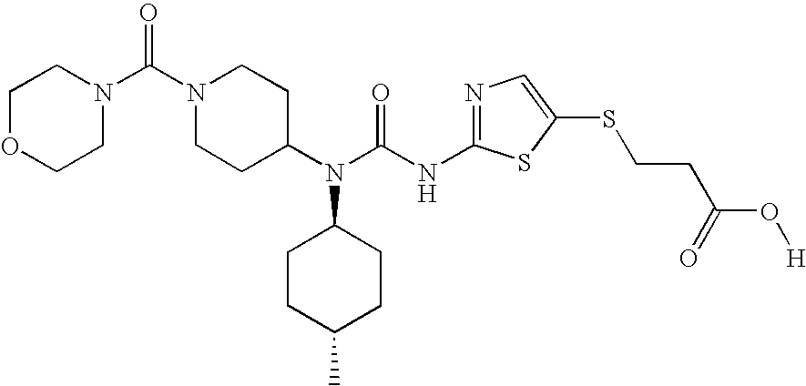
C1OCCN(C(N2CCC(N(C(NC3=NC=C(SCCC(O[H])=O)S3)=O)C3CCC(C)CC3)CC2)=O)C1
